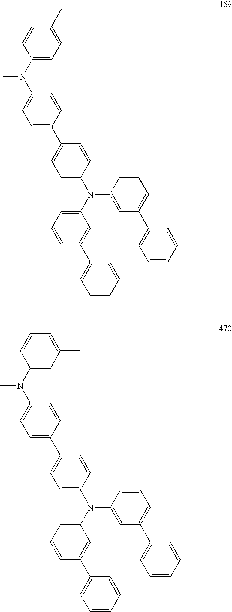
C1=CC=C(N(C2=CC=C(C3=CC=C(N(C4=CC=C(C)C=C4)C)C=C3)C=C2)C2=CC(C3=CC=CC=C3)=CC=C2)C=C1C1=CC=CC=C1.C1=CC=C(N(C2=CC=C(C3=CC=C(N(C4=CC(C)=CC=C4)C)C=C3)C=C2)C2=CC(C3=CC=CC=C3)=CC=C2)C=C1C1=CC=CC=C1
